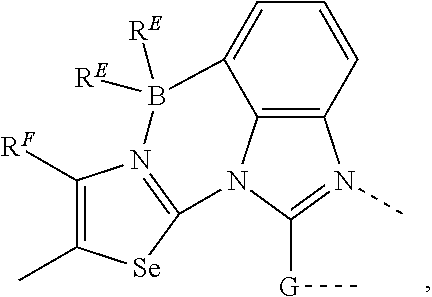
C12=C3C=CC=C1B([RE])([RE])N1=C(N2C([G]C)=N3C)[Se]C(C)=C1[RF]
